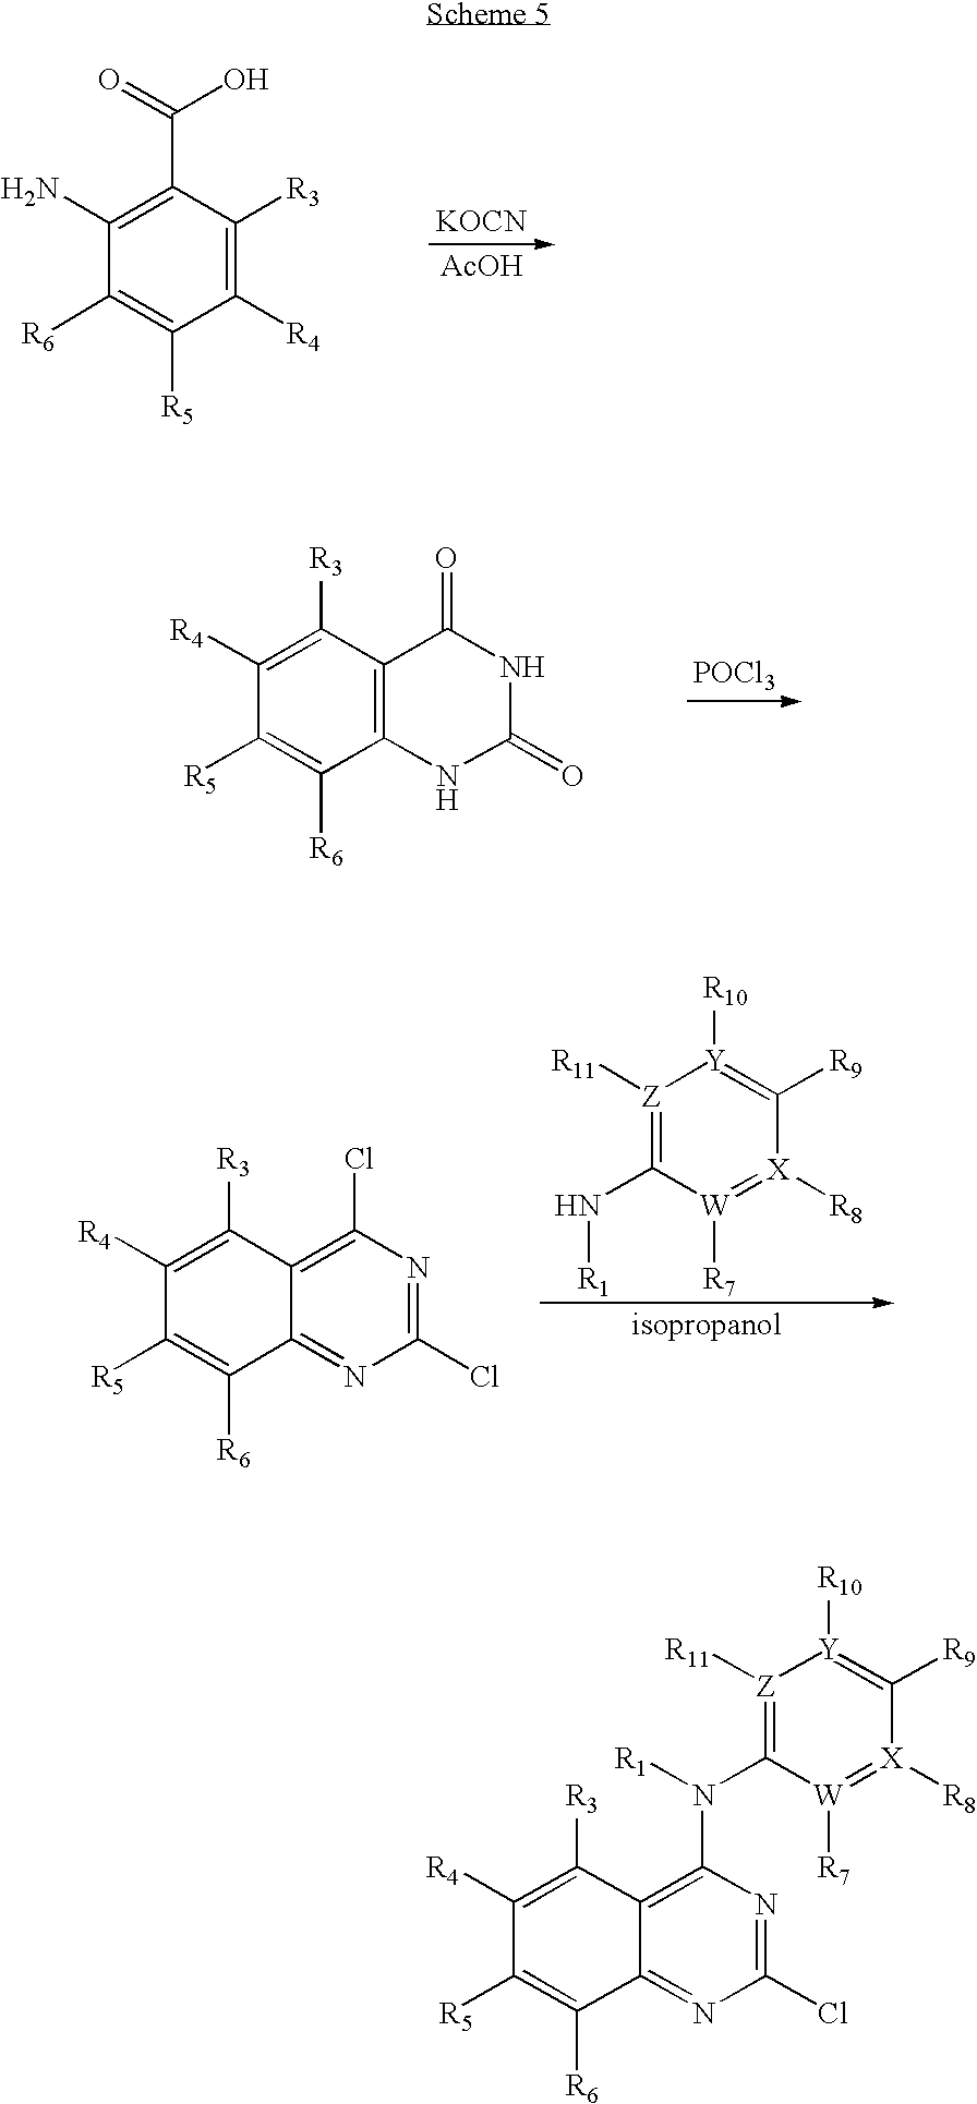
[POCl3].C12=C(C([R3])=C([R4])C([R5])=C1[R6])C(=O)NC(=O)N2.C12=NC(Cl)=NC(Cl)=C1C([R3])=C([R4])C([R5])=C2[R6].[Z]1([R11])=C(N[R1])[W]([R7])=[X]([R8])C([R9])=[Y]1[R10].[KOCN].[AcOH].C1(N)=C(C(=O)O)C([R3])=C([R4])C([R5])=C1[R6].C12=NC(Cl)=NC(N(C3=[Z]([R11])[Y]([R10])=C([R9])[X]([R8])=[W]3[R7])[R1])=C1C([R3])=C([R4])C([R5])=C2[R6]
